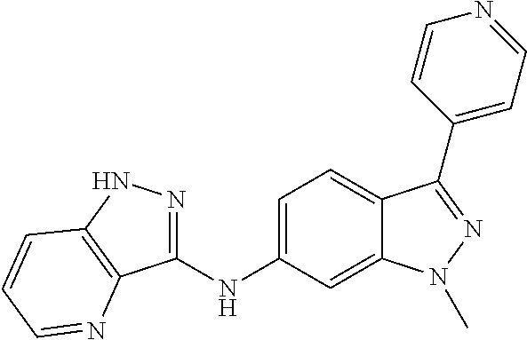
C1(NC2=CC=C3C(=C2)N(C)N=C3C2=CC=NC=C2)=NNC2=C1N=CC=C2
